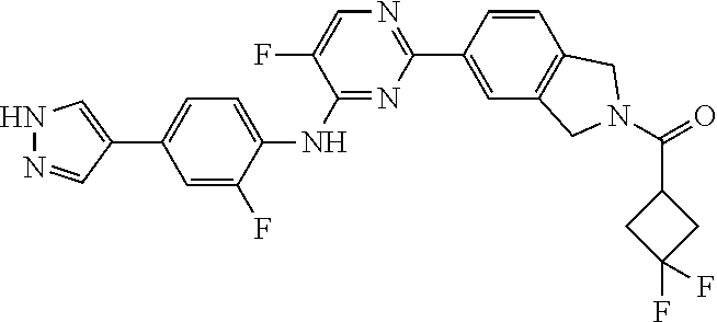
C1=C(C2=NC=C(F)C(NC3=CC=C(C4=CNN=C4)C=C3F)=N2)C=CC2=C1CN(C(=O)C1CC(F)(F)C1)C2
